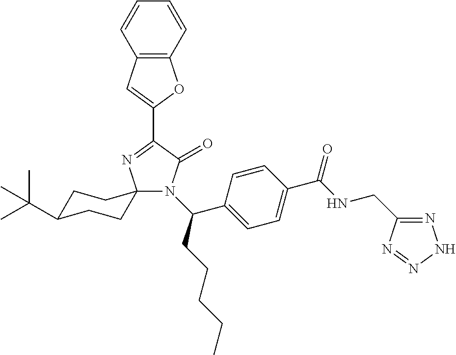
C12=C(C=C(C3=NC4(N(C(CCCCC)C5=CC=C(C(NCC6=NNN=N6)=O)C=C5)C3=O)CCC(C(C)(C)C)CC4)O1)C=CC=C2
